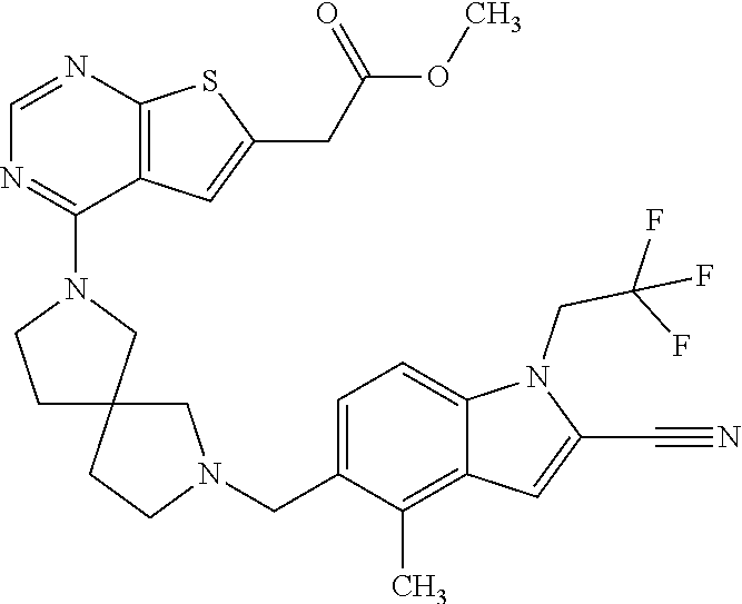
N1(C2=NC=NC3=C2C=C(CC(OC)=O)S3)CC2(CC1)CN(CC1=CC=C3C(=C1C)C=C(C#N)N3CC(F)(F)F)CC2
